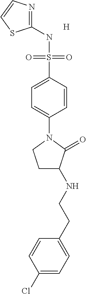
C1(NS(C2=CC=C(N3CCC(NCCC4=CC=C(Cl)C=C4)C3=O)C=C2)(=O)=O)=NC=CS1.[H]
